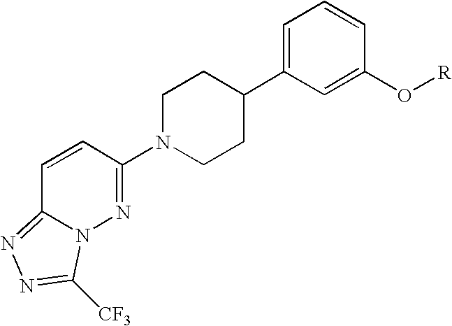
C1=CC(N2CCC(C3=CC=CC(O[R])=C3)CC2)=NN2C1=NN=C2[CF3]
